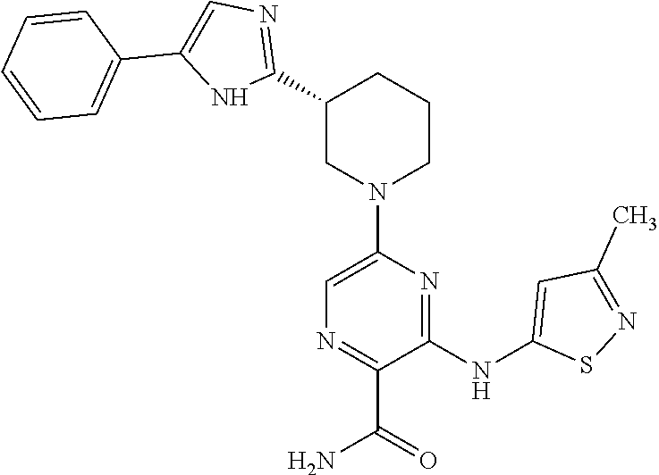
C1(NC2=CC(C)=NS2)=NC(N2CCCC(C3=NC=C(C4=CC=CC=C4)N3)C2)=CN=C1C(=O)N
